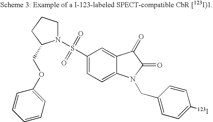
C1(S(N2CCCC2COC2=CC=CC=C2)(=O)=O)=CC=C2C(=C1)C(=O)C(=O)N2CC1=CC=C([123I])C=C1
